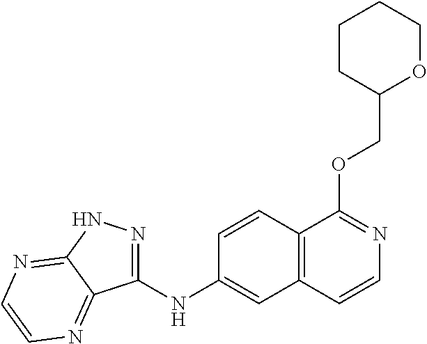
O(C1=NC=CC2=C1C=CC(NC1=NNC3=NC=CN=C13)=C2)CC1OCCCC1
